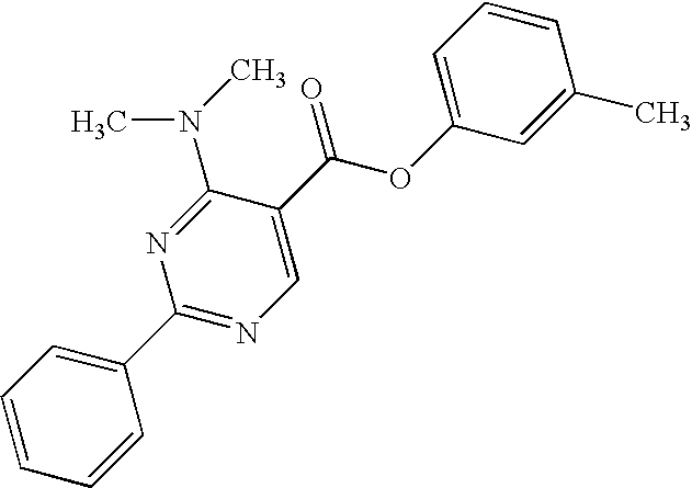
C1=CC=CC(C2=NC=C(C(=O)OC3=CC=CC(C)=C3)C(N(C)C)=N2)=C1
